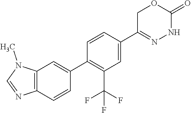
C1=CC(C2=NNC(=O)OC2)=CC(C(F)(F)F)=C1C1=CC2=C(C=C1)N=CN2C
